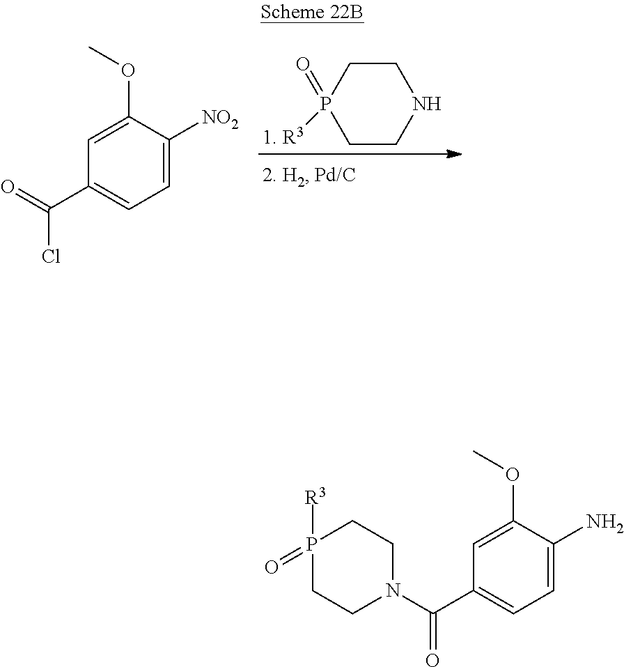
C1CP(=O)([1. R3])CCN1.C1=C([NO2])C(OC)=CC(C(=O)Cl)=C1.O=C(C1=CC=C(N)C(OC)=C1)N1CCP(=O)([R3])CC1
